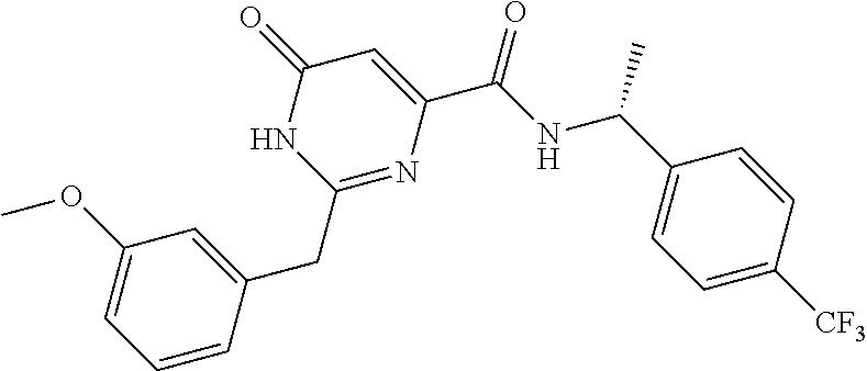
C1(CC2=CC(OC)=CC=C2)=NC(C(NC(C2=CC=C([CF3])C=C2)C)=O)=CC(=O)N1
